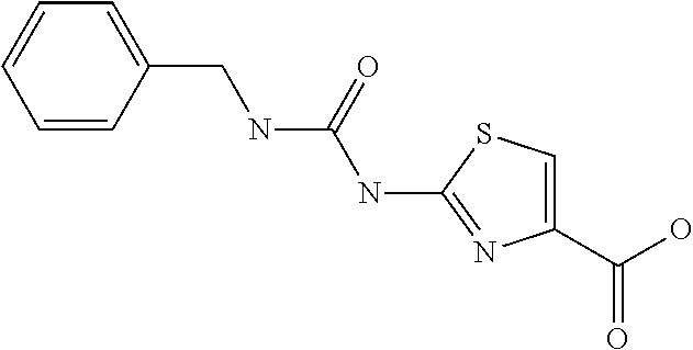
C1(C(O)=O)=CSC(NC(NCC2=CC=CC=C2)=O)=N1
